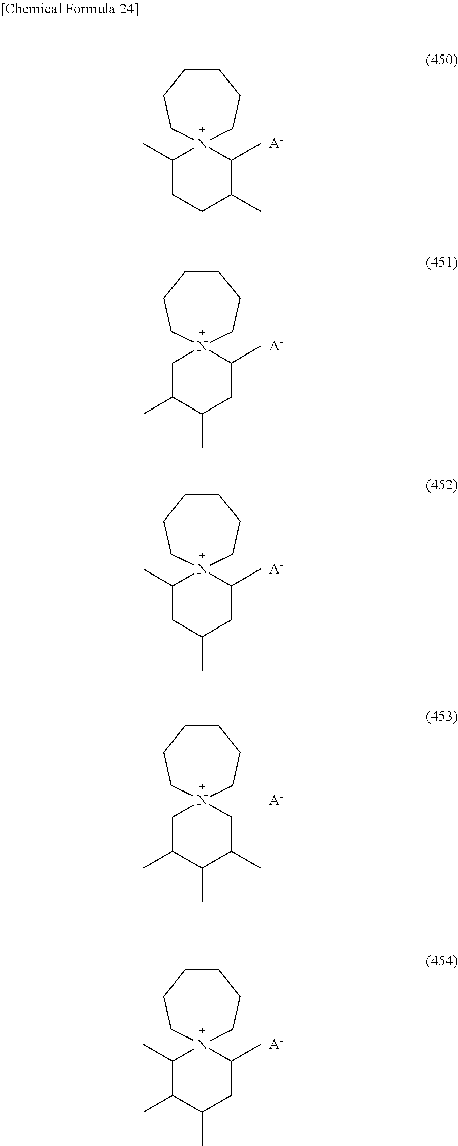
N12(C(C)CCC(C)C1C)CCCCCC2.[A-].N12(CC(C)C(C)CC1C)CCCCCC2.[A-].N12(C(C)CC(C)CC1C)CCCCCC2.[A-].N12(CC(C)C(C)C(C)C1)CCCCCC2.[A-].N12(C(C)C(C)C(C)CC1C)CCCCCC2.[A-]
